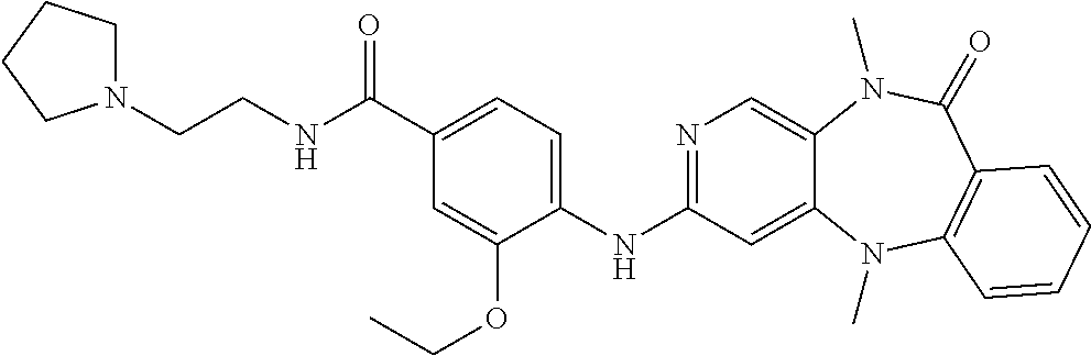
N1=C(NC2=CC=C(C(NCCN3CCCC3)=O)C=C2OCC)C=C2C(=C1)N(C)C(=O)C1=C(N2C)C=CC=C1
